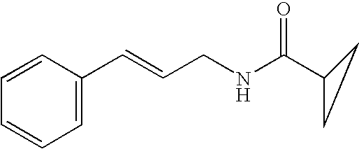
C1=CC(C=CCNC(C2CC2)=O)=CC=C1
